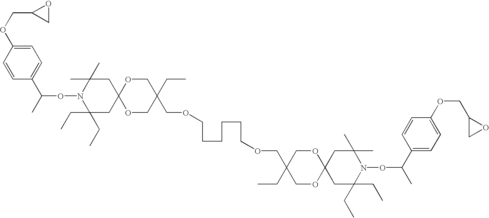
C1=CC(OCC2CO2)=CC=C1C(ON1C(CC)(CC)CC2(CC1(C)C)OCC(CC)(COCCCCCCOCC1(CC)COC3(OC1)CC(CC)(CC)N(OC(C1=CC=C(OCC4CO4)C=C1)C)C(C)(C)C3)CO2)C
